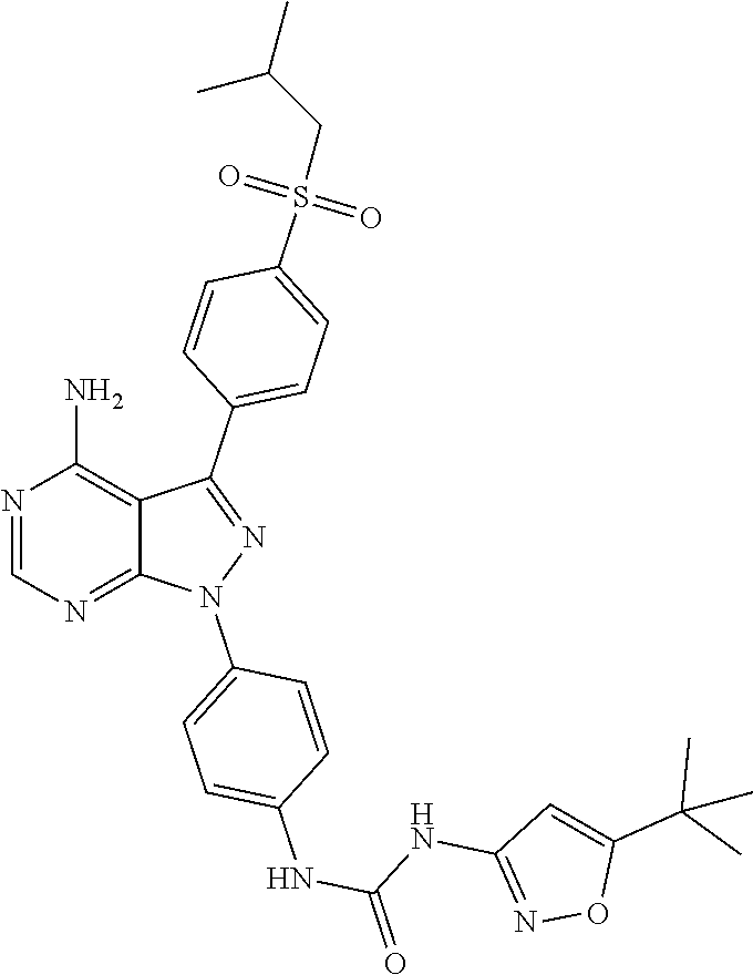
N1=CN=C2C(=C1N)C(C1=CC=C(S(CC(C)C)(=O)=O)C=C1)=NN2C1=CC=C(NC(NC2=NOC(C(C)(C)C)=C2)=O)C=C1
